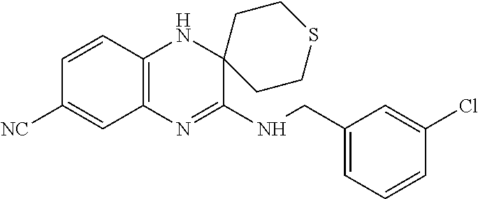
C12=C(N=C(NCC3=CC=CC(Cl)=C3)C3(N1)CCSCC3)C=C([NC])C=C2
